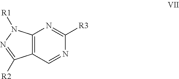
N1=CC2=C(N=C1[R3])N([R1])N=C2[R2]
